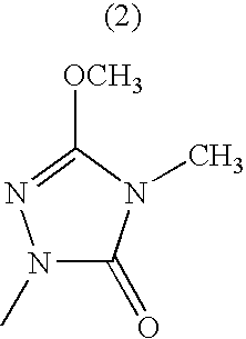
N1(C)C(=O)N(C)C([OCH3])=N1
